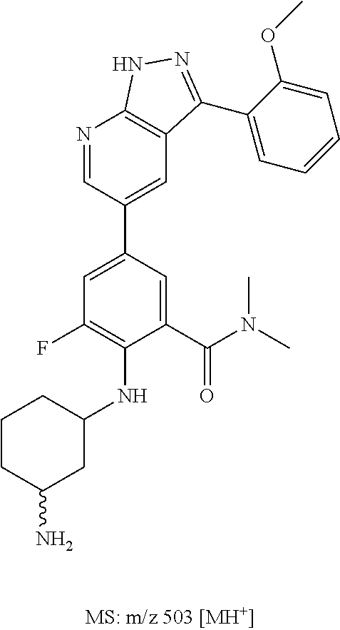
C1=C(C(N(C)C)=O)C(NC2CC(N)CCC2)=C(F)C=C1C1=CC2=C(N=C1)NN=C2C1=CC=CC=C1OC
